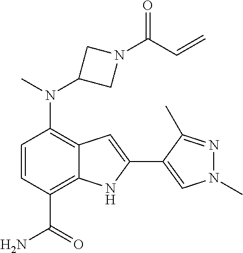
C1(N(C2CN(C(C=C)=O)C2)C)=C2C(=C(C(N)=O)C=C1)NC(C1=CN(C)N=C1C)=C2
